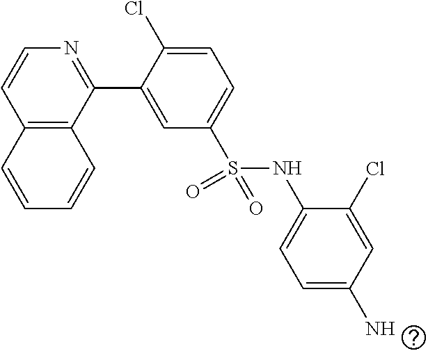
C12=C(C(C3=CC(S(NC4=CC=C(N)C=C4Cl)(=O)=O)=CC=C3Cl)=NC=C1)C=CC=C2
